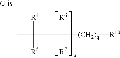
CC([R4])([R5])C([R6])([(CH2)q][R10])[R7]
